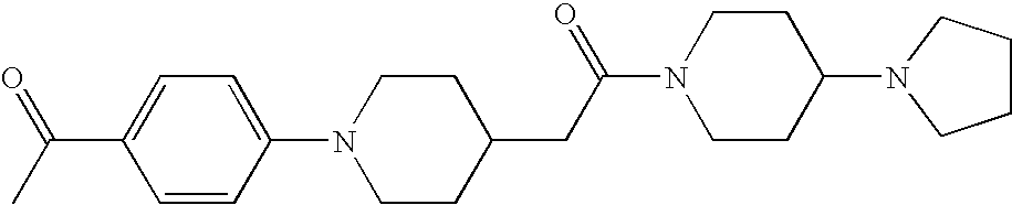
C1=CC(N2CCC(CC(N3CCC(N4CCCC4)CC3)=O)CC2)=CC=C1C(C)=O
